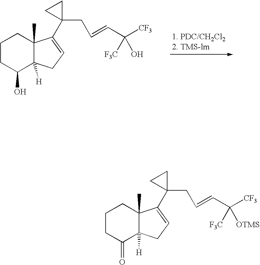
C1CC(=O)C2([H])C(C)(C1)C(C1(CC=CC([CF3])([F3C])[OTMS])CC1)=CC2.C1CC(O)C2([H])C(C)(C1)C(C1(CC=CC([CF3])([F3C])O)CC1)=CC2
